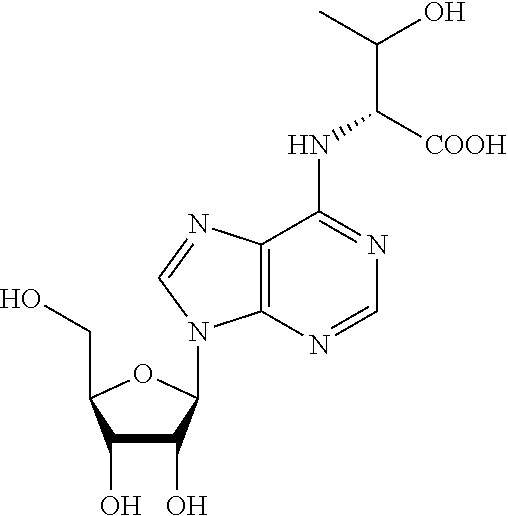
C1(O)C(O)C(N2C3=C(C(NC([COOH])C(C)O)=NC=N3)N=C2)OC1CO
